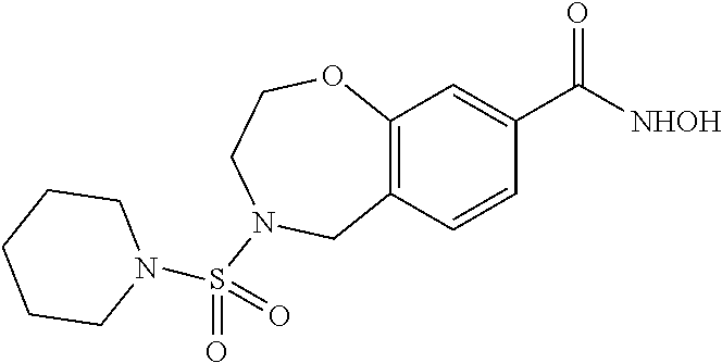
C12=C(C=CC(C([NHOH])=O)=C1)CN(S(N1CCCCC1)(=O)=O)CCO2
